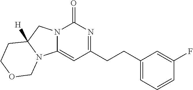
N12C(=CC(CCC3=CC=CC(F)=C3)=NC1=O)N1C([H])(C2)CCOC1
